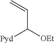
C(C([OEt])[Pyd])=C
